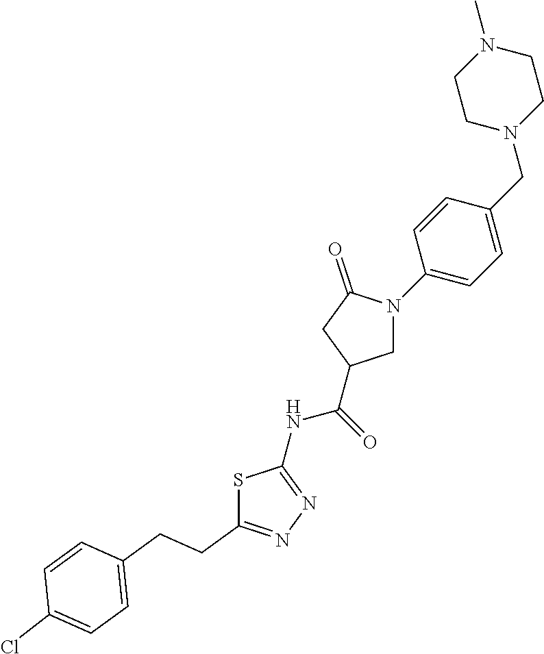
C1CN(CC2=CC=C(N3CC(C(=O)NC4=NN=C(CCC5=CC=C(Cl)C=C5)S4)CC3=O)C=C2)CCN1C
